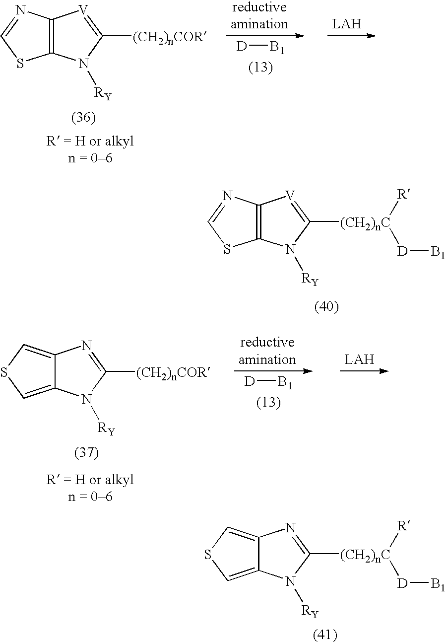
[D][B1].C12=C([V]=C([(CH2)nCOR])N1[RY])N=CS2.C12=C([V]=C([(CH2)nC]([R])[D][B1])N1[RY])N=CS2.[D][B1].C12=CSC=C1N=C([(CH2)nCOR])N2[RY].C12=CSC=C1N=C([(CH2)nC]([R])[D][B1])N2[RY]
